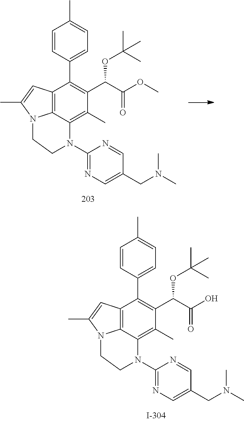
C12=C3C(=C(C)C(C(C(O)=O)OC(C)(C)C)=C1C1=CC=C(C)C=C1)N(C1=NC=C(CN(C)C)C=N1)CCN3C(C)=C2.C12=C3C(=C(C)C(C(C(OC)=O)OC(C)(C)C)=C1C1=CC=C(C)C=C1)N(C1=NC=C(CN(C)C)C=N1)CCN3C(C)=C2
